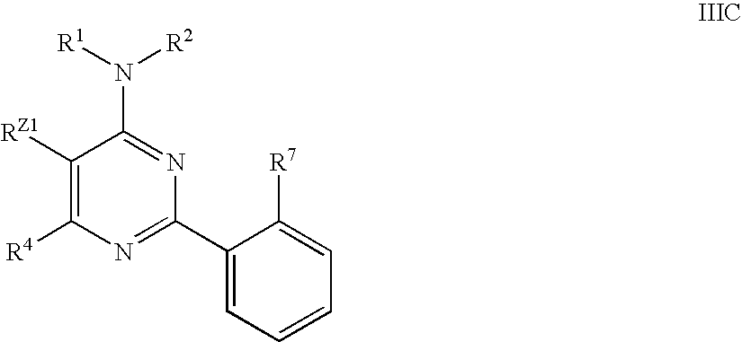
C1([RZ1])=C([R4])N=C(C2=CC=CC=C2[R7])N=C1N([R1])[R2]
